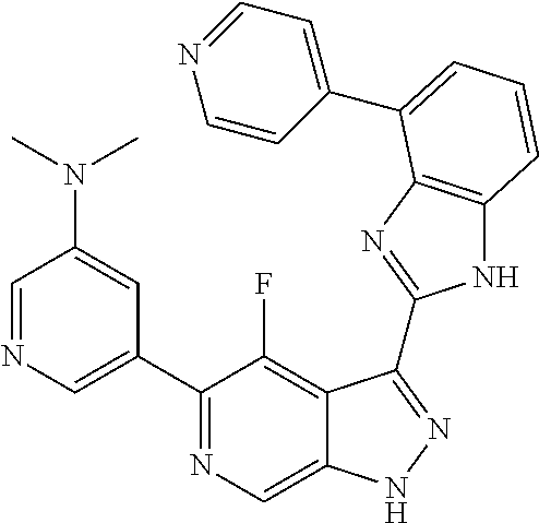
C1=NC=C(C2=NC=C3C(=C2F)C(C2=NC4=C(N2)C=CC=C4C2=CC=NC=C2)=NN3)C=C1N(C)C
